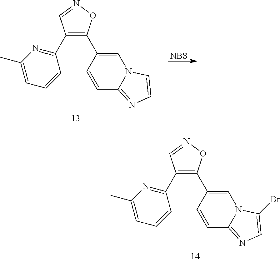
C1(C2=NC(C)=CC=C2)=C(C2=CN3C(=NC=C3)C=C2)ON=C1.[NBS].C1(C2=NC(C)=CC=C2)=C(C2=CN3C(=NC=C3Br)C=C2)ON=C1
